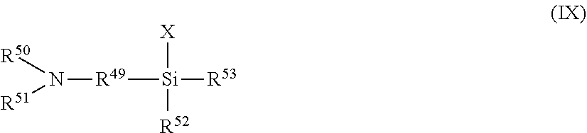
N([R49][Si]([X])([R52])[R53])([R50])[R51]
